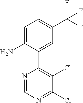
C1=C(N)C(C2=C(Cl)C(Cl)=NC=N2)=CC(C(F)(F)F)=C1
